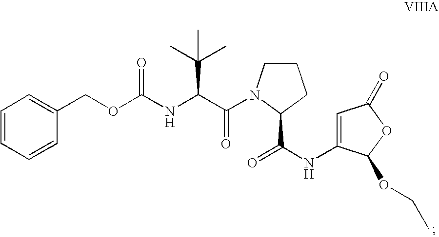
C1CN(C(C(NC(OCC2=CC=CC=C2)=O)C(C)(C)C)=O)C(C(=O)NC2=CC(=O)OC2OCC)C1
